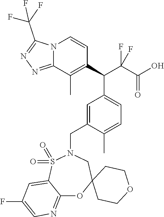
C1=C(CN2S(=O)(=O)C3=CC(F)=CN=C3OC3(C2)CCOCC3)C(C)=CC=C1C(C(C(O)=O)(F)F)C1=C(C)C2=NN=C(C(F)(F)F)N2C=C1
